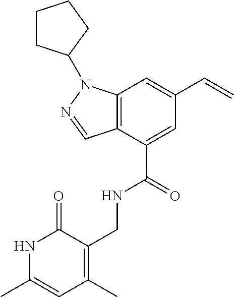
C12=C(C(C(=O)NCC3=C(C)C=C(C)NC3=O)=CC(C=C)=C1)C=NN2C1CCCC1
